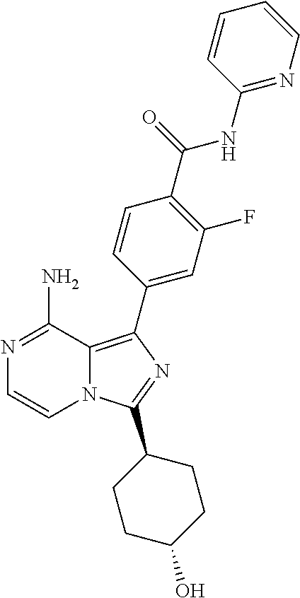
N12C(=C(C3=CC(F)=C(C(=O)NC4=NC=CC=C4)C=C3)N=C1C1CCC(O)CC1)C(N)=NC=C2
